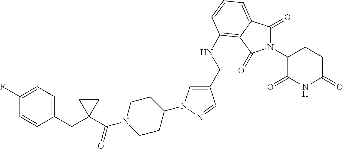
C1(F)=CC=C(CC2(C(N3CCC(N4C=C(CNC5=C6C(=CC=C5)C(=O)N(C5C(=O)NC(=O)CC5)C6=O)C=N4)CC3)=O)CC2)C=C1
